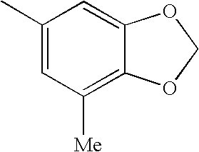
C1(C)=CC([Me])=C2C(=C1)OCO2
